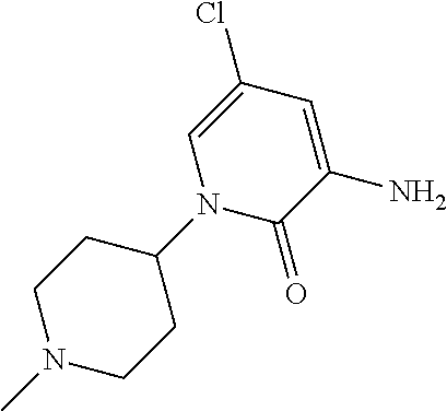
C1(N2C(=O)C(N)=CC(Cl)=C2)CCN(C)CC1
